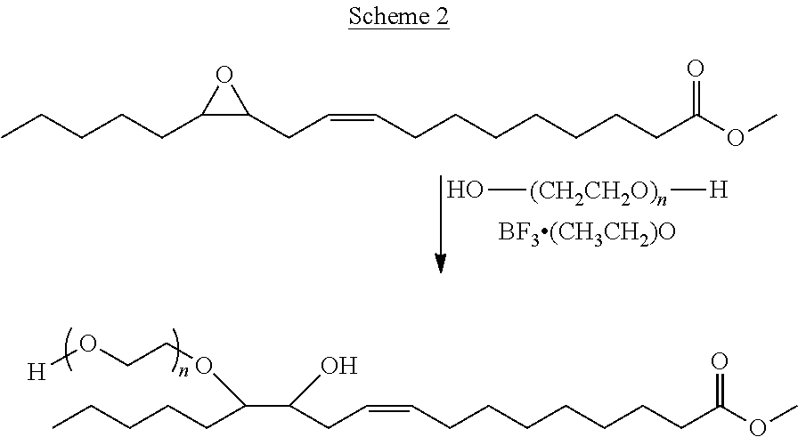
CCCCCC(C(CC=CCCCCCCCC(OC)=O)O)OCCO[H].CCCCCC1C(CC=CCCCCCCCC(OC)=O)O1.O[(CH2CH2O)n][H]
